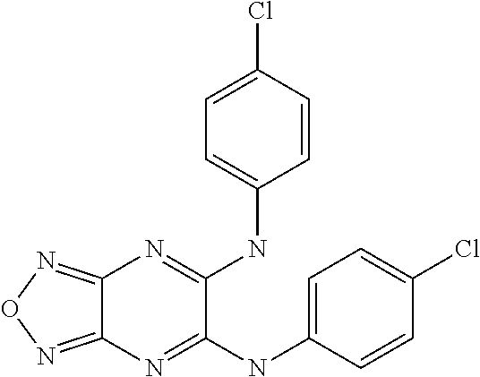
C12=NON=C1N=C(NC1=CC=C(Cl)C=C1)C(NC1=CC=C(Cl)C=C1)=N2
